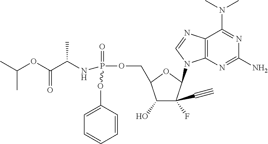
C12=C(N=C(N)N=C1N(C)C)N(C1C(F)(C#C)C(O)C(COP(=O)(NC(C(OC(C)C)=O)C)OC3=CC=CC=C3)O1)C=N2
